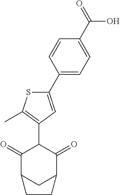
C1(C2C(=O)C3CC(C2=O)CC3)=C(C)SC(C2=CC=C(C(O)=O)C=C2)=C1
